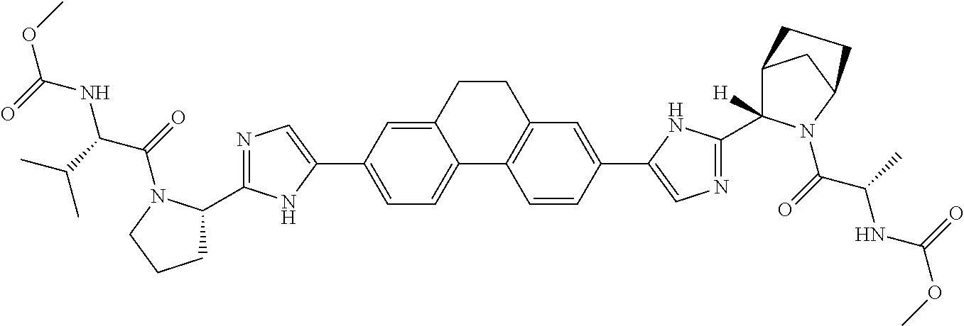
C1=C2C(=CC=C1C1=CN=C(C3CCCN3C(=O)C(C(C)C)NC(=O)OC)N1)C1=C(CC2)C=C(C2=CN=C(C3([H])C4CC(N3C(=O)C(C)NC(=O)OC)CC4)N2)C=C1
